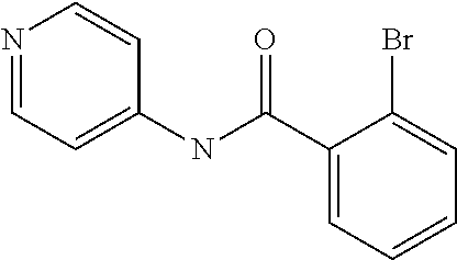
C1=NC=CC(NC(C2=CC=CC=C2Br)=O)=C1
